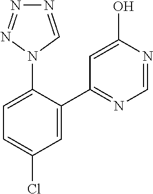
C1(C2=CC(Cl)=CC=C2N2C=NN=N2)=NC=NC(O)=C1
